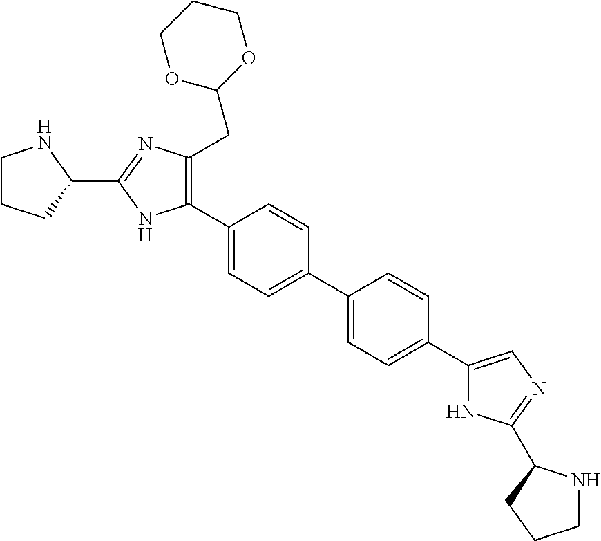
C1(C2=CC=C(C3=CC=C(C4=CN=C(C5NCCC5)N4)C=C3)C=C2)=C(CC2OCCCO2)N=C(C2NCCC2)N1
